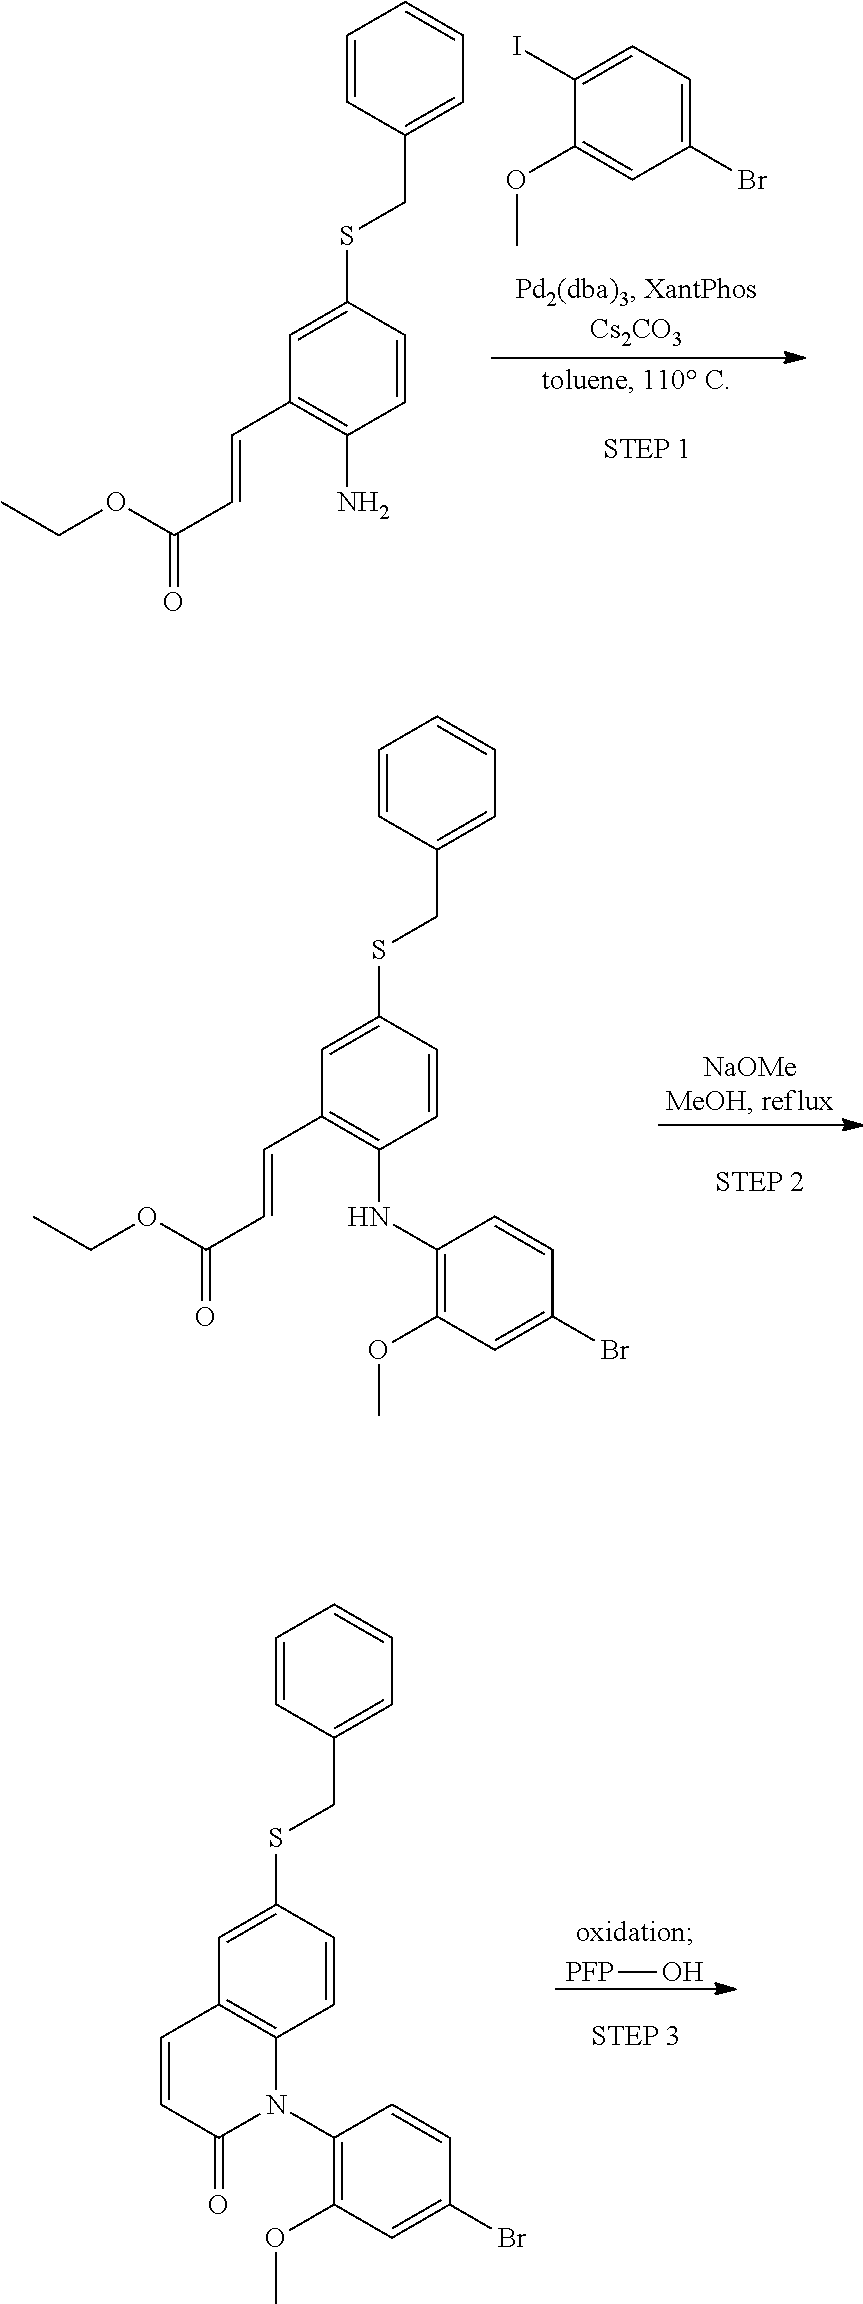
C1(Br)=CC=C(I)C(OC)=C1.C1=CC(CSC2=CC(C=CC(=O)OCC)=C(N)C=C2)=CC=C1.C1=CC(CSC2=CC(C=CC(=O)OCC)=C(NC3=C(OC)C=C(Br)C=C3)C=C2)=CC=C1.[PFP]O.C1=CC(CSC2=CC3=C(C=C2)N(C2=C(OC)C=C(Br)C=C2)C(=O)C=C3)=CC=C1
